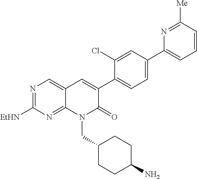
N1=C([EtHN])N=C2C(=C1)C=C(C1=CC=C(C3=CC=CC([Me])=N3)C=C1Cl)C(=O)N2CC1CCC(N)CC1
